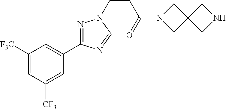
C1([F3C])=CC([CF3])=CC(C2=NN(C=CC(N3CC4(C3)CNC4)=O)C=N2)=C1
